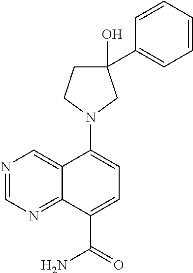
C1(O)(C2=CC=CC=C2)CCN(C2=CC=C(C(=O)N)C3=NC=NC=C23)C1
